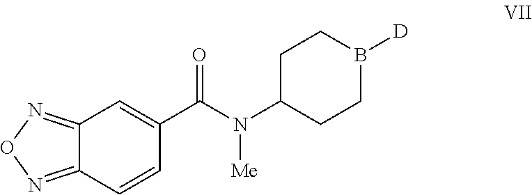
C1C(N(C(C2=CC3=NON=C3C=C2)=O)[Me])CCB([D])C1
